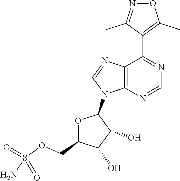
C1(C2=NC=NC3=C2N=CN3C2OC(COS(N)(=O)=O)C(O)C2O)=C(C)ON=C1C
